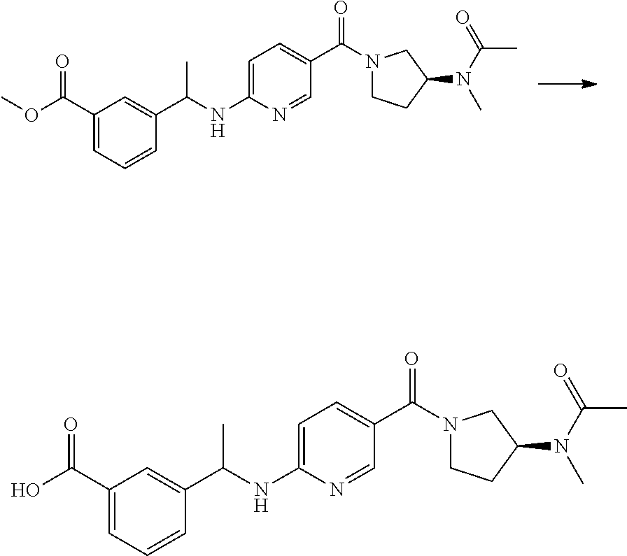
C1=C(NC(C2=CC(C(OC)=O)=CC=C2)C)N=CC(C(N2CCC(N(C(=O)C)C)C2)=O)=C1.C1=C(NC(C2=CC(C(O)=O)=CC=C2)C)N=CC(C(N2CCC(N(C(=O)C)C)C2)=O)=C1
